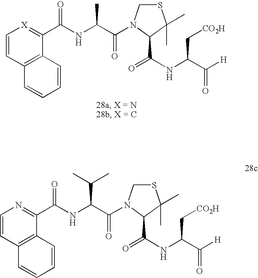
C1=CC2=C(C(C(NC(C(=O)N3CSC(C)(C)C3C(=O)NC(C([H])=O)C[CO2H])C)=O)=[X]1)C=CC=C2.C1=CC2=C(C(C(NC(C(=O)N3CSC(C)(C)C3C(=O)NC(C([H])=O)C[CO2H])C(C)C)=O)=N1)C=CC=C2
